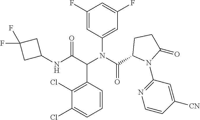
C1(F)=CC(N(C(C2N(C3=NC=CC([CN])=C3)C(=O)CC2)=O)C(C(NC2CC(F)(F)C2)=O)C2=C(Cl)C(Cl)=CC=C2)=CC(F)=C1
